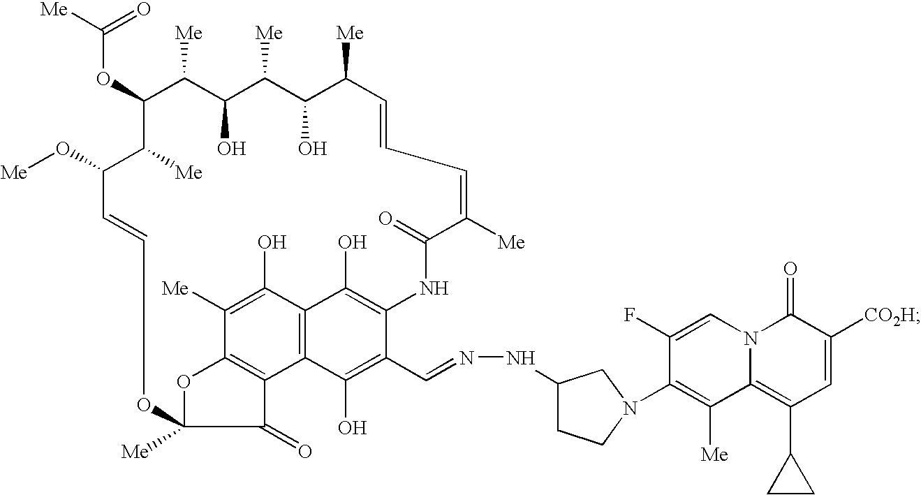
C(OC1C([Me])C(O)C([Me])C(O)C([Me])C=CC=C([Me])C(=O)NC2=C(O)C3=C(C(O)=C2C=NNC2CCN(C4=C([Me])C5=C(C6CC6)C=C([CO2H])C(=O)N5C=C4F)C2)C2=C(C([Me])=C3O)OC([Me])(C2=O)OC=CC(O[Me])C1[Me])([Me])=O
